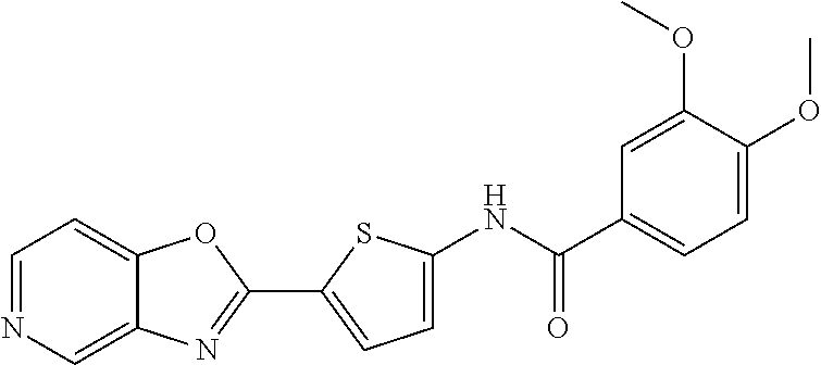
C1(C2=NC3=CN=CC=C3O2)=CC=C(NC(C2=CC=C(OC)C(OC)=C2)=O)S1
